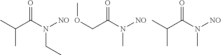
C(C)(C)C(N([NO])CC)=O.C(OC)C(N([NO])C)=O.C(C)(C(N([NO])C)=O)C
